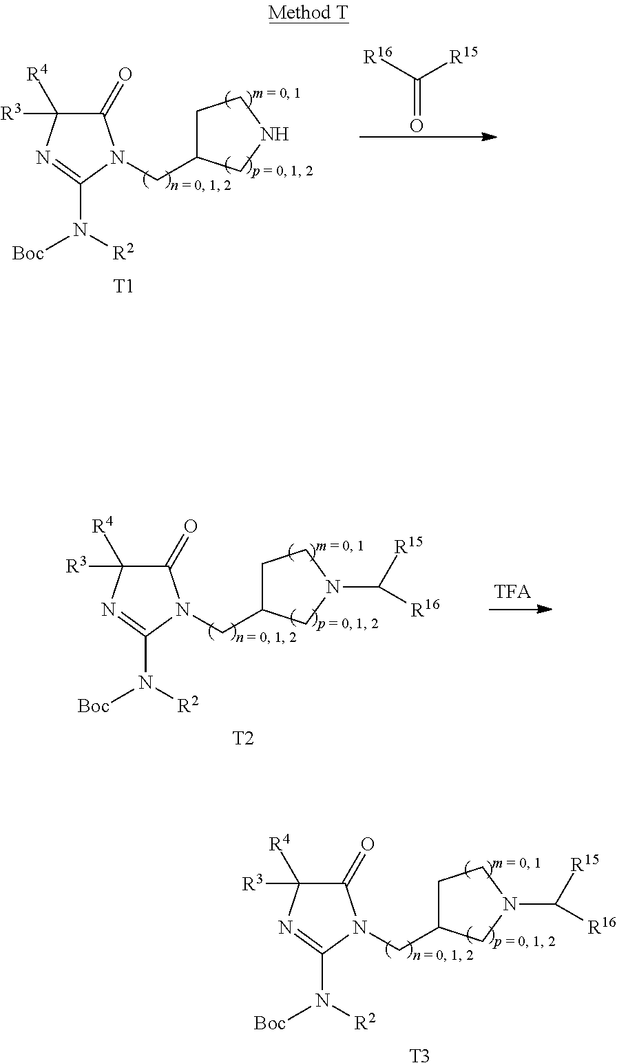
C1(=O)C([R4])([R3])N=C(N([R2])[Boc])N1CC1CCN(C([R15])[R16])C1.[T3].C1(=O)C([R4])([R3])N=C(N([R2])[Boc])N1CC1CCNC1.[T1].O=C([R16])[R15].C1(=O)C([R4])([R3])N=C(N([R2])[Boc])N1CC1CCN(C([R15])[R16])C1.[T2]
